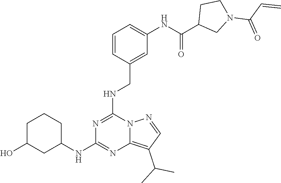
N(C1=NC(NC2CCCC(O)C2)=NC2=C(C(C)C)C=NN12)CC1=CC(NC(=O)C2CN(C(=O)C=C)CC2)=CC=C1
